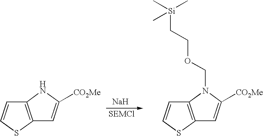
C12=C(SC=C1)C=C([CO2Me])N2.[SEMCl].C12=C(SC=C1)C=C([CO2Me])N2COCC[Si](C)(C)C.[Na]
